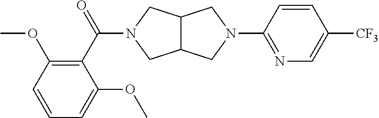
C12C(CN(C3=NC=C([CF3])C=C3)C1)CN(C(C1=C(OC)C=CC=C1OC)=O)C2
